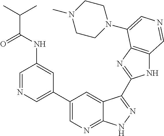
C1(C2=CN=CC(NC(C(C)C)=O)=C2)=CN=C2C(=C1)C(C1=NC3=C(N1)C=NC=C3N1CCN(C)CC1)=NN2
